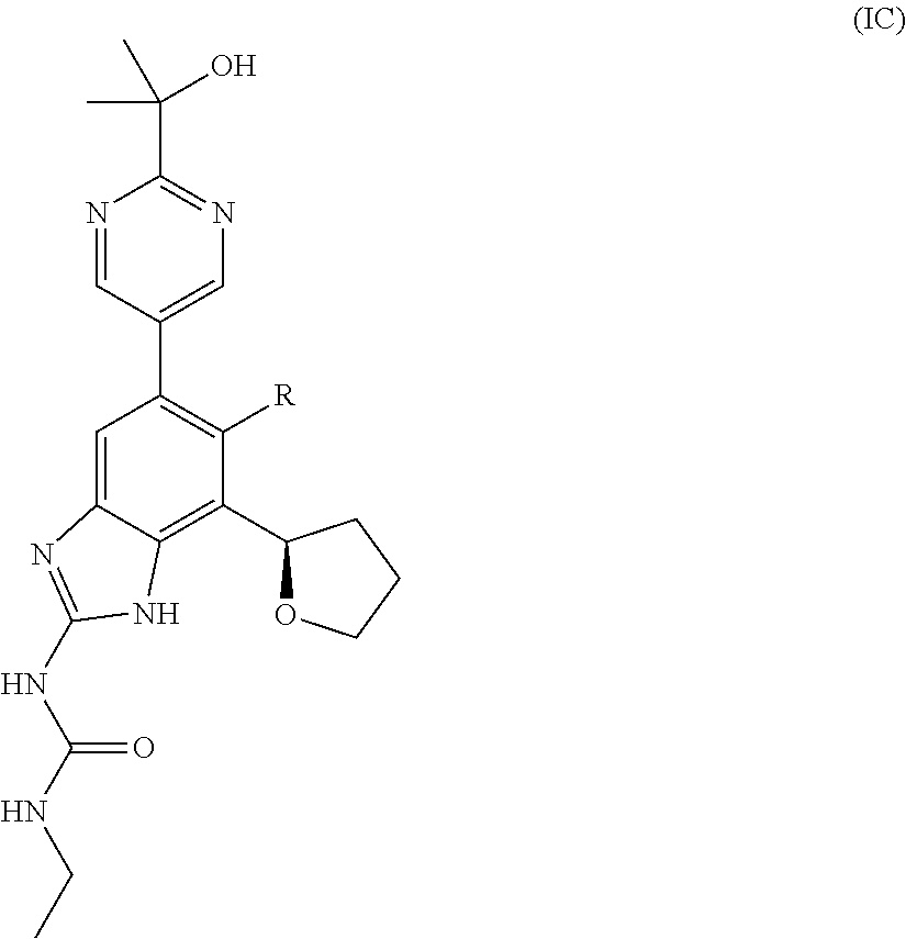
N1=CC(C2=C([R])C(C3OCCC3)=C3C(=C2)N=C(NC(NCC)=O)N3)=CN=C1C(O)(C)C
